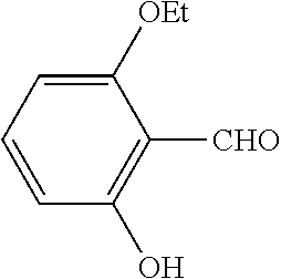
C1([OEt])=CC=CC(O)=C1[CHO]
